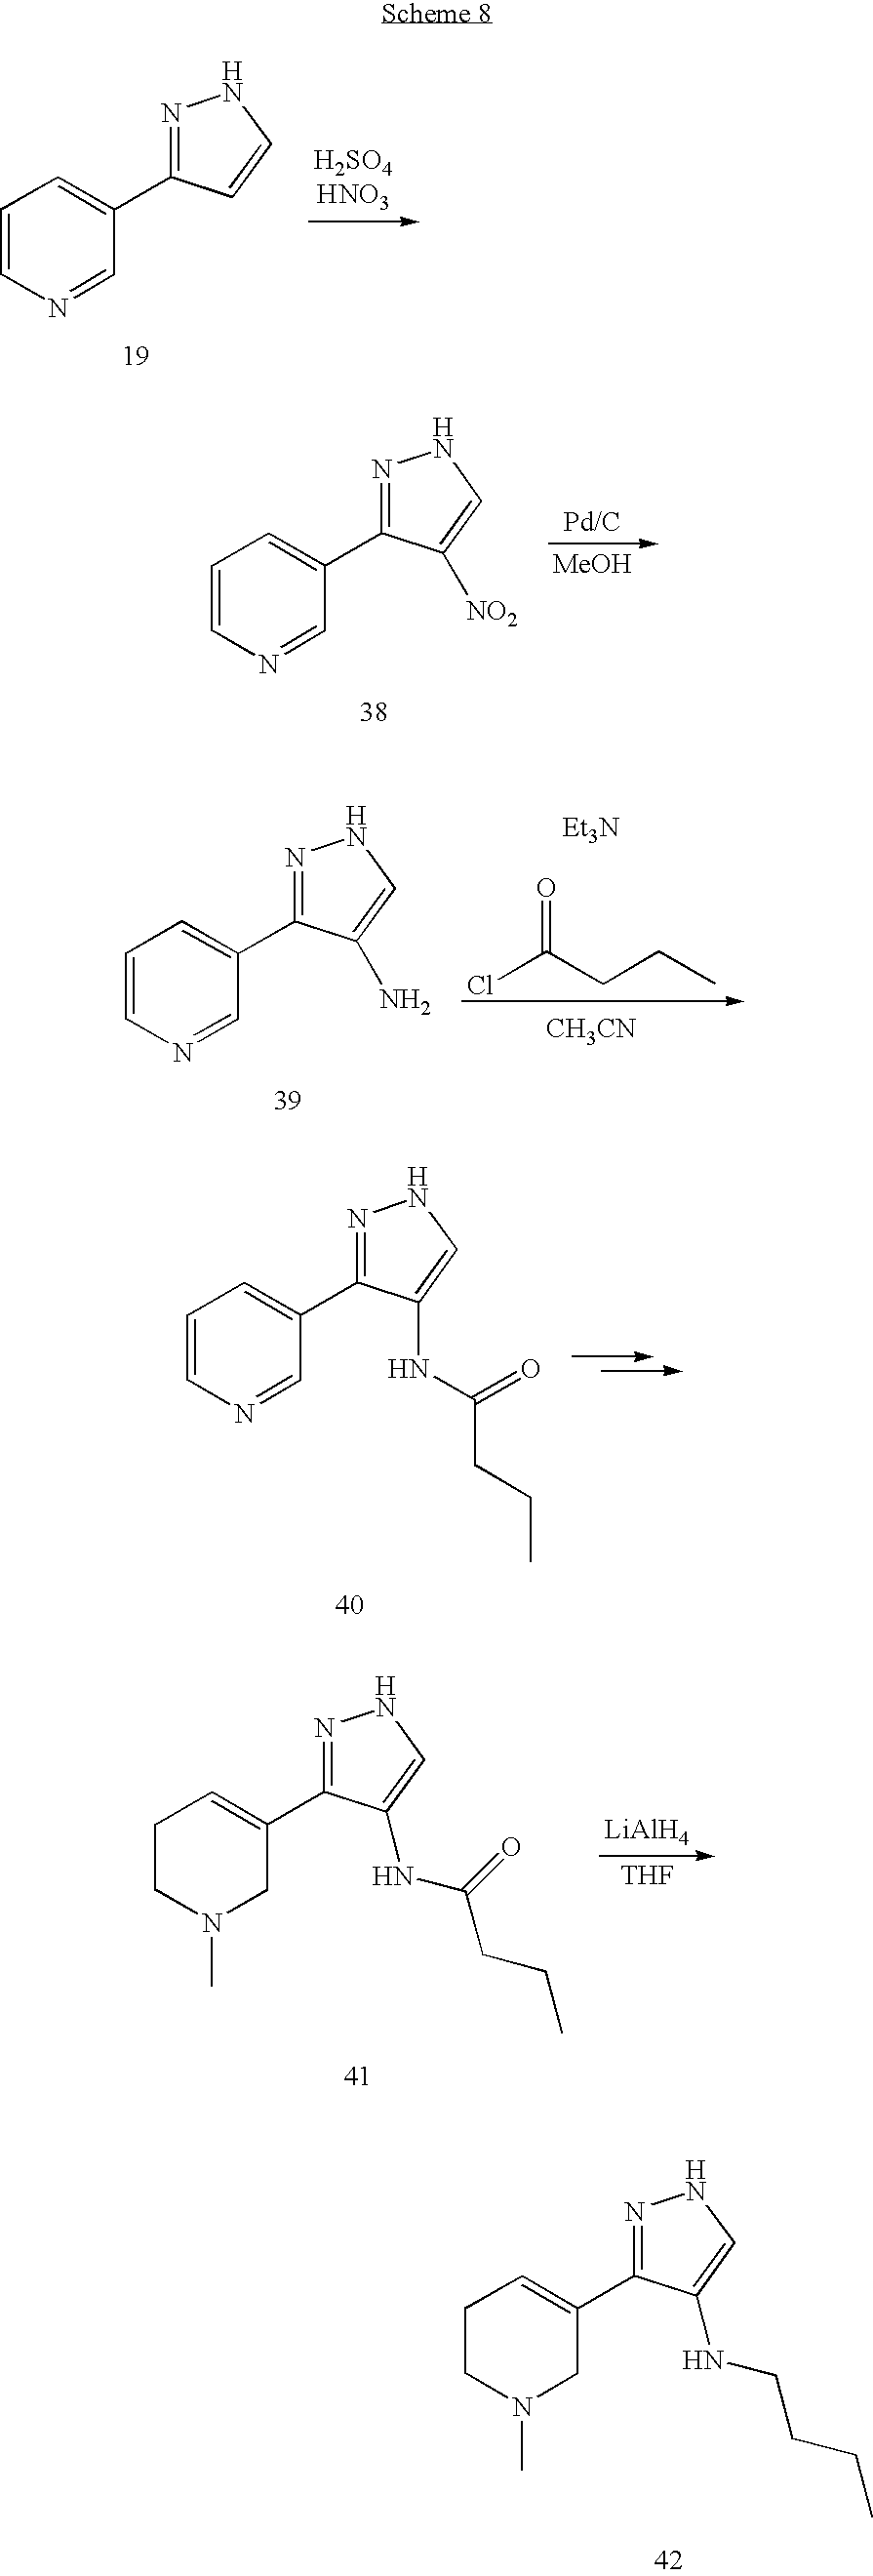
C1=CN=CC(C2=NNC=C2)=C1.[MeOH].C1=CN=CC(C2=NNC=C2[NO2])=C1.[Et3N].[CH3CN].ClC(CCC)=O.C1=CN=CC(C2=NNC=C2N)=C1.C1=CN=CC(C2=NNC=C2NC(=O)CCC)=C1.[LiAlH4].[THF].C1CN(C)CC(C2=NNC=C2NC(=O)CCC)=C1.C1CN(C)CC(C2=NNC=C2NCCCC)=C1
